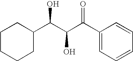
C1CCCC(C(C(C(C2=CC=CC=C2)=O)O)O)C1
